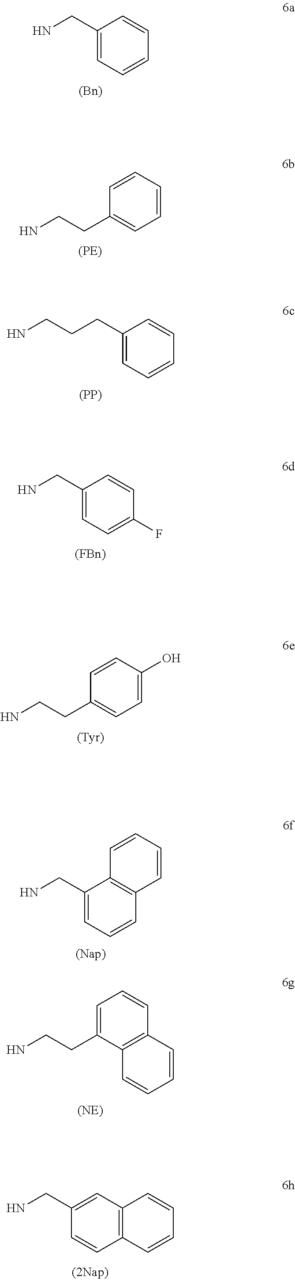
C1(CN)=CC=CC=C1.C1=CC=CC=C1CCN.C1(CCCN)=CC=CC=C1.[(PP)].C1(CN)=CC=C(F)C=C1.[(FBn)].C1=CC(O)=CC=C1CCN.C1(CN)=CC=CC2=C1C=CC=C2.C1=C(CCN)C2=C(C=C1)C=CC=C2.C1(CN)=CC2=C(C=C1)C=CC=C2
